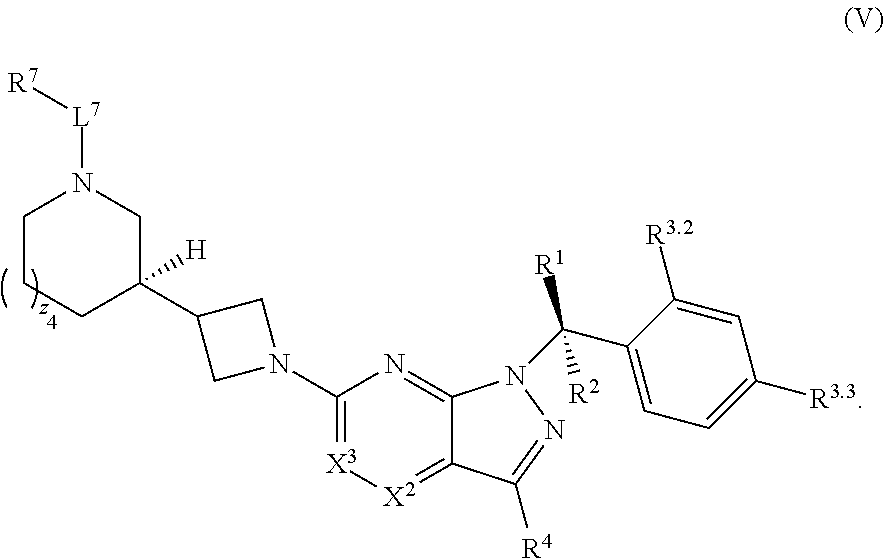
C1CCC(C2CN(C3=[X3][X2]=C4C(=N3)N(C(C3=CC=C([R3.3])C=C3[R3.2])([R1])[R2])N=C4[R4])C2)([H])CN1[L7][R7]
